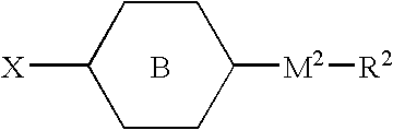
B.[X]C1CCC([M2][R2])CC1
